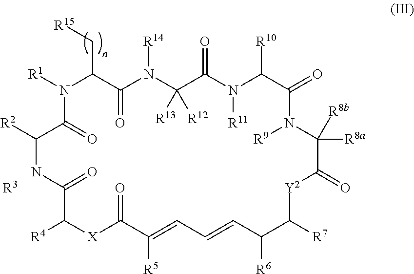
[R1]N1C(C[R15])C(=O)N([R14])C([R13])([R12])C(=O)N([R11])C([R10])C(=O)N([R9])C([R8a])([R8b])C(=O)[Y2]C([R7])C([R6])C=CC=C([R5])C(=O)[X]C([R4])C(=O)NC([R2])C1=O.[R3]
